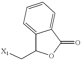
C12=CC=CC=C1C(=O)OC2C[X1]
